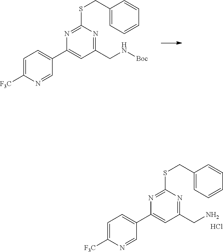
C(N[Boc])C1=NC(SCC2=CC=CC=C2)=NC(C2=CC=C([F3C])N=C2)=C1.C(N)C1=NC(SCC2=CC=CC=C2)=NC(C2=CC=C([F3C])N=C2)=C1.Cl
